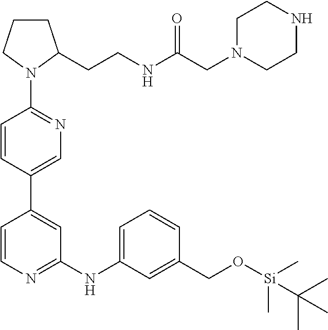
C1CCN(C2=NC=C(C3=CC(NC4=CC=CC(CO[Si](C)(C)C(C)(C)C)=C4)=NC=C3)C=C2)C1CCNC(CN1CCNCC1)=O
